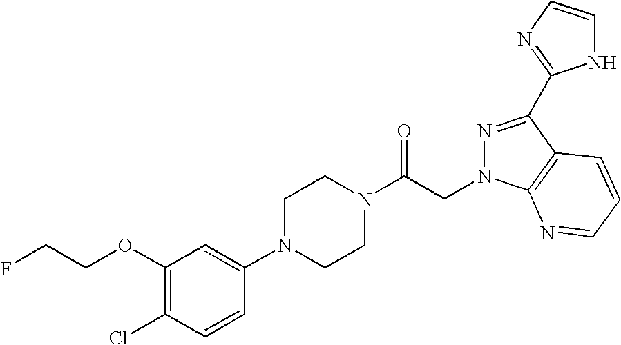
C1(OCCF)=C(Cl)C=CC(N2CCN(C(CN3N=C(C4=NC=CN4)C4=C3N=CC=C4)=O)CC2)=C1
